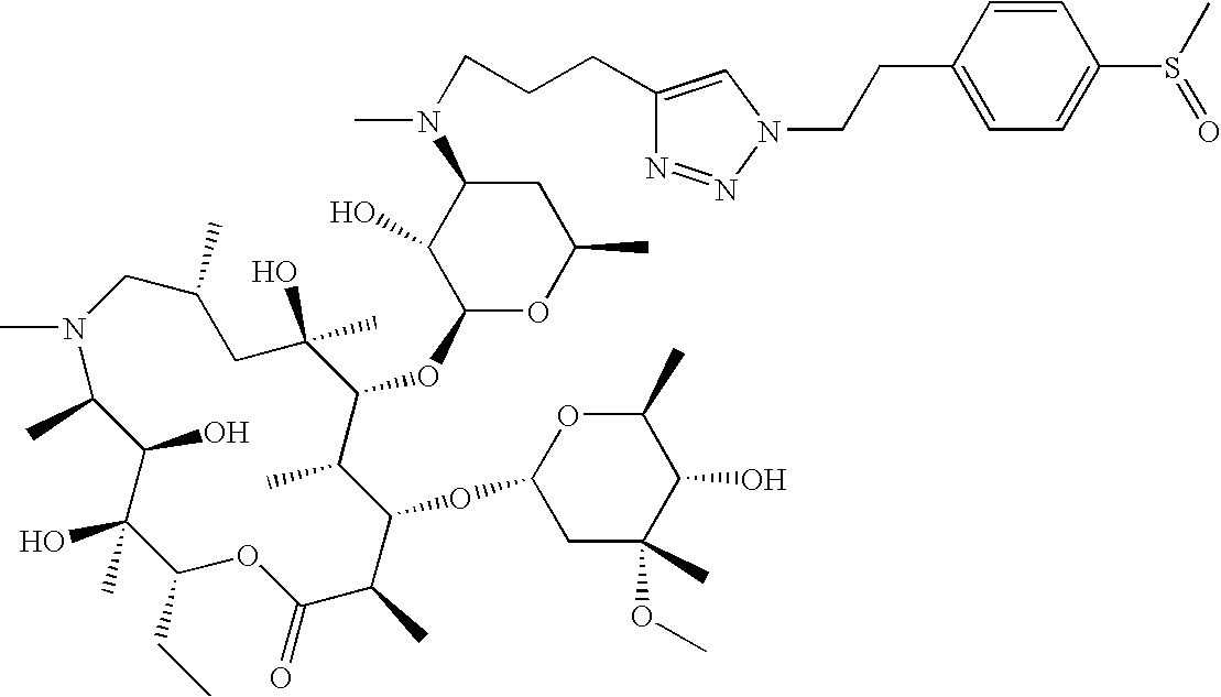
CN1C(C)C(O)C(O)(C)C(CC)OC(=O)C(C)C(OC2CC(C)(OC)C(O)C(C)O2)C(C)C(OC2OC(C)CC(N(C)CCCC3=CN(CCC4=CC=C(S(C)=O)C=C4)N=N3)C2O)C(C)(O)CC(C)C1
